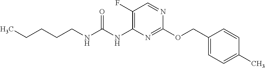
C1(OCC2=CC=C(C)C=C2)=NC(NC(NCCCCC)=O)=C(F)C=N1
